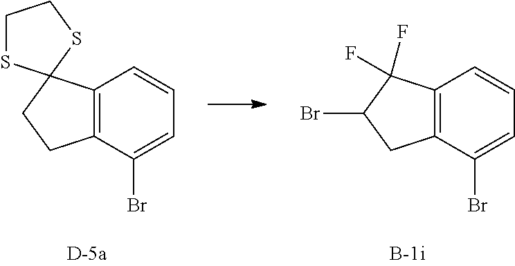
C12=C(C(Br)=CC=C1)CC(Br)C2(F)F.C12=C(C(Br)=CC=C1)CCC21SCCS1
